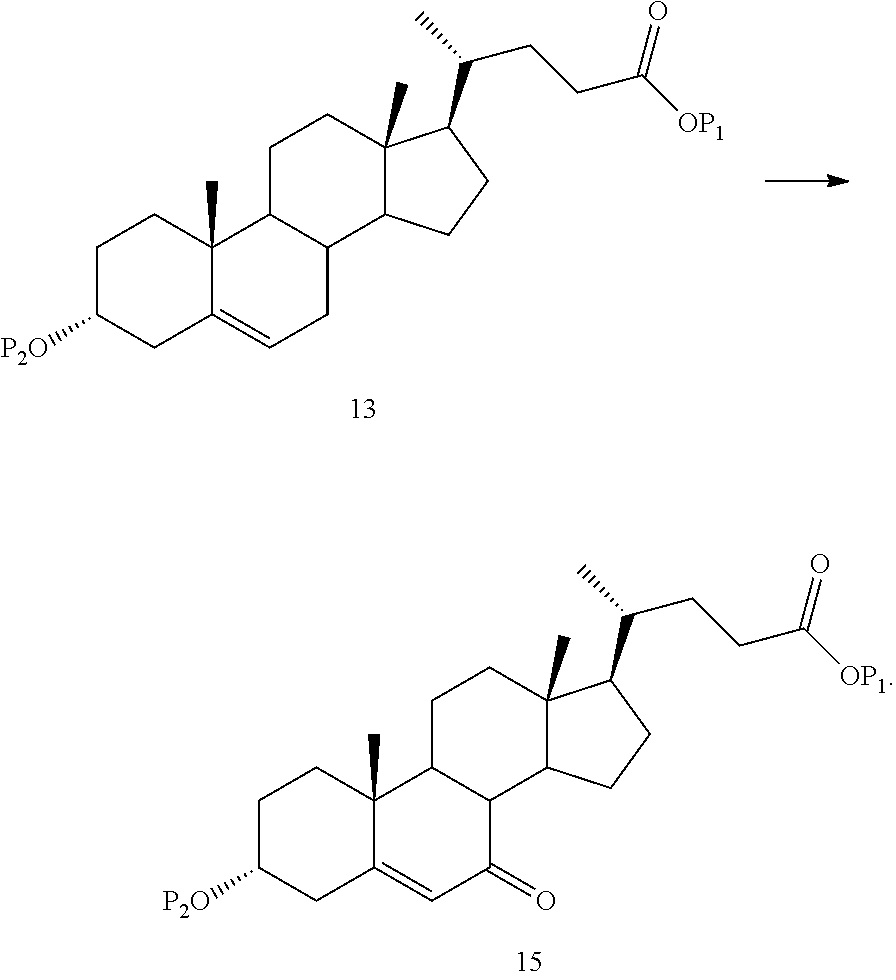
C1C([P2O])CC2=CC(=O)C3C(C2(C)C1)CCC1(C)C3CCC1C(CCC([OP1])=O)C.C1C([P2O])CC2=CCC3C(C2(C)C1)CCC1(C)C3CCC1C(CCC([OP1])=O)C
